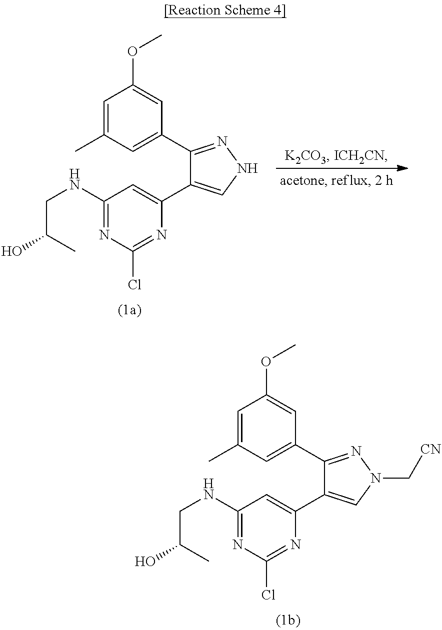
C1=C(C)C=C(C2=NN(C[CN])C=C2C2=CC(NCC(C)O)=NC(Cl)=N2)C=C1OC.C1=C(C)C=C(C2=NNC=C2C2=CC(NCC(C)O)=NC(Cl)=N2)C=C1OC
